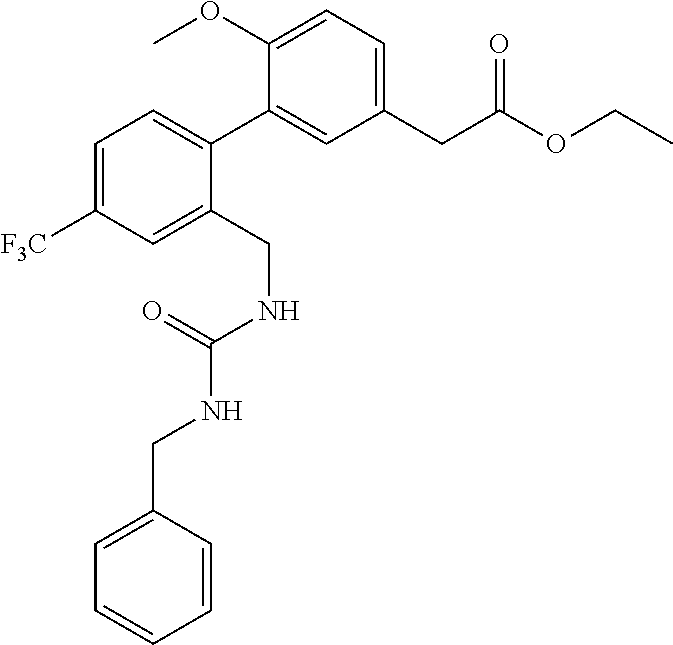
C1=C([F3C])C=C(CNC(NCC2=CC=CC=C2)=O)C(C2=CC(CC(OCC)=O)=CC=C2OC)=C1
